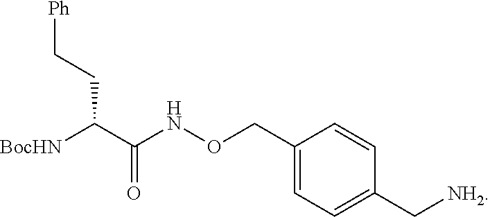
C(C(NOCC1=CC=C(C[NH2])C=C1)=O)([BocHN])CC[Ph]
